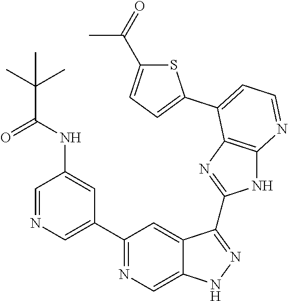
C1=NC=C(C2=NC=C3C(=C2)C(C2=NC4=C(N2)N=CC=C4C2=CC=C(C(=O)C)S2)=NN3)C=C1NC(=O)C(C)(C)C
